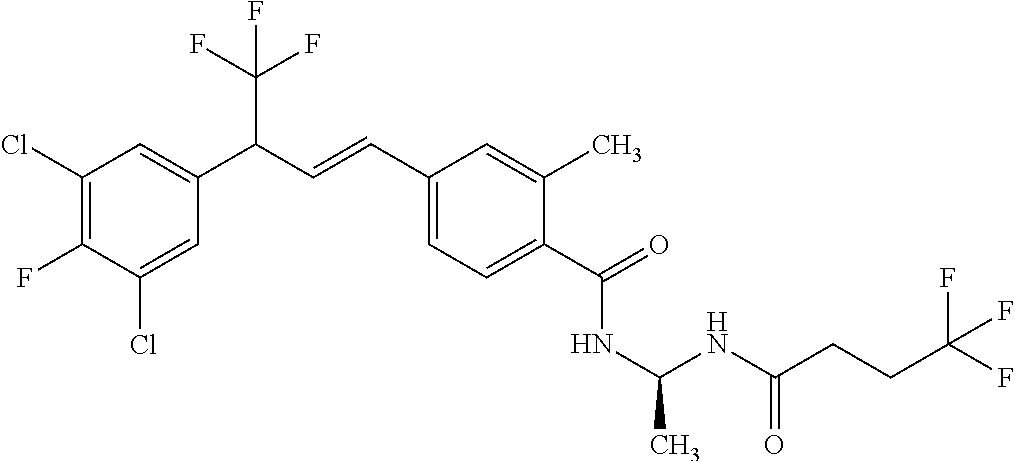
C1(Cl)=C(F)C(Cl)=CC(C(C=CC2=CC=C(C(=O)NC(NC(CCC(F)(F)F)=O)C)C(C)=C2)C(F)(F)F)=C1
